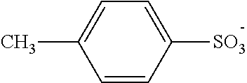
C1=C(C)C=CC([SO3])=C1
